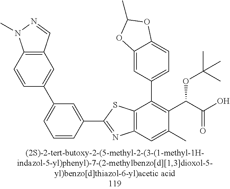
C12=C(C=C(C)C(C(C(O)=O)OC(C)(C)C)=C1C1=CC=C3C(=C1)OC(C)O3)N=C(C1=CC(C3=CC4=C(C=C3)N(C)N=C4)=CC=C1)S2
